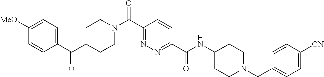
N(C(C1=NN=C(C(=O)N2CCC(C(C3=CC=C([OMe])C=C3)=O)CC2)C=C1)=O)C1CCN(CC2=CC=C([CN])C=C2)CC1
